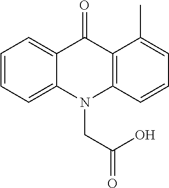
C12=CC=CC=C1C(=O)C1=C(N2CC(=O)O)C=CC=C1C
